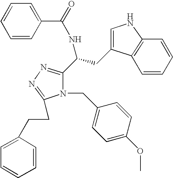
N(C(C1=NN=C(CCC2=CC=CC=C2)N1CC1=CC=C(OC)C=C1)CC1=CNC2=C1C=CC=C2)C(=O)C1=CC=CC=C1
